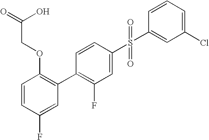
C1=CC(F)=CC(C2=C(F)C=C(S(=O)(=O)C3=CC(Cl)=CC=C3)C=C2)=C1OCC(=O)O
